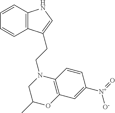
C12=C(C=CC=C1)NC=C2CCN1CC(C)OC2=C1C=CC([N+](=O)[O-])=C2
